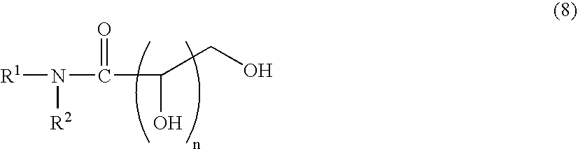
[R1]N([R2])C(=O)C(O)CO
